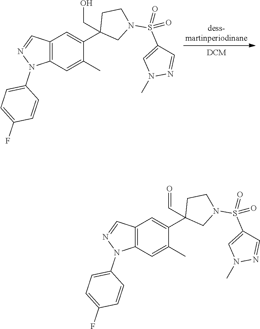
C12=C(C=C(C)C(C3(CO)CN(S(=O)(C4=CN(C)N=C4)=O)CC3)=C1)N(C1=CC=C(F)C=C1)N=C2.C12=C(C=C(C)C(C3(C=O)CN(S(=O)(C4=CN(C)N=C4)=O)CC3)=C1)N(C1=CC=C(F)C=C1)N=C2
